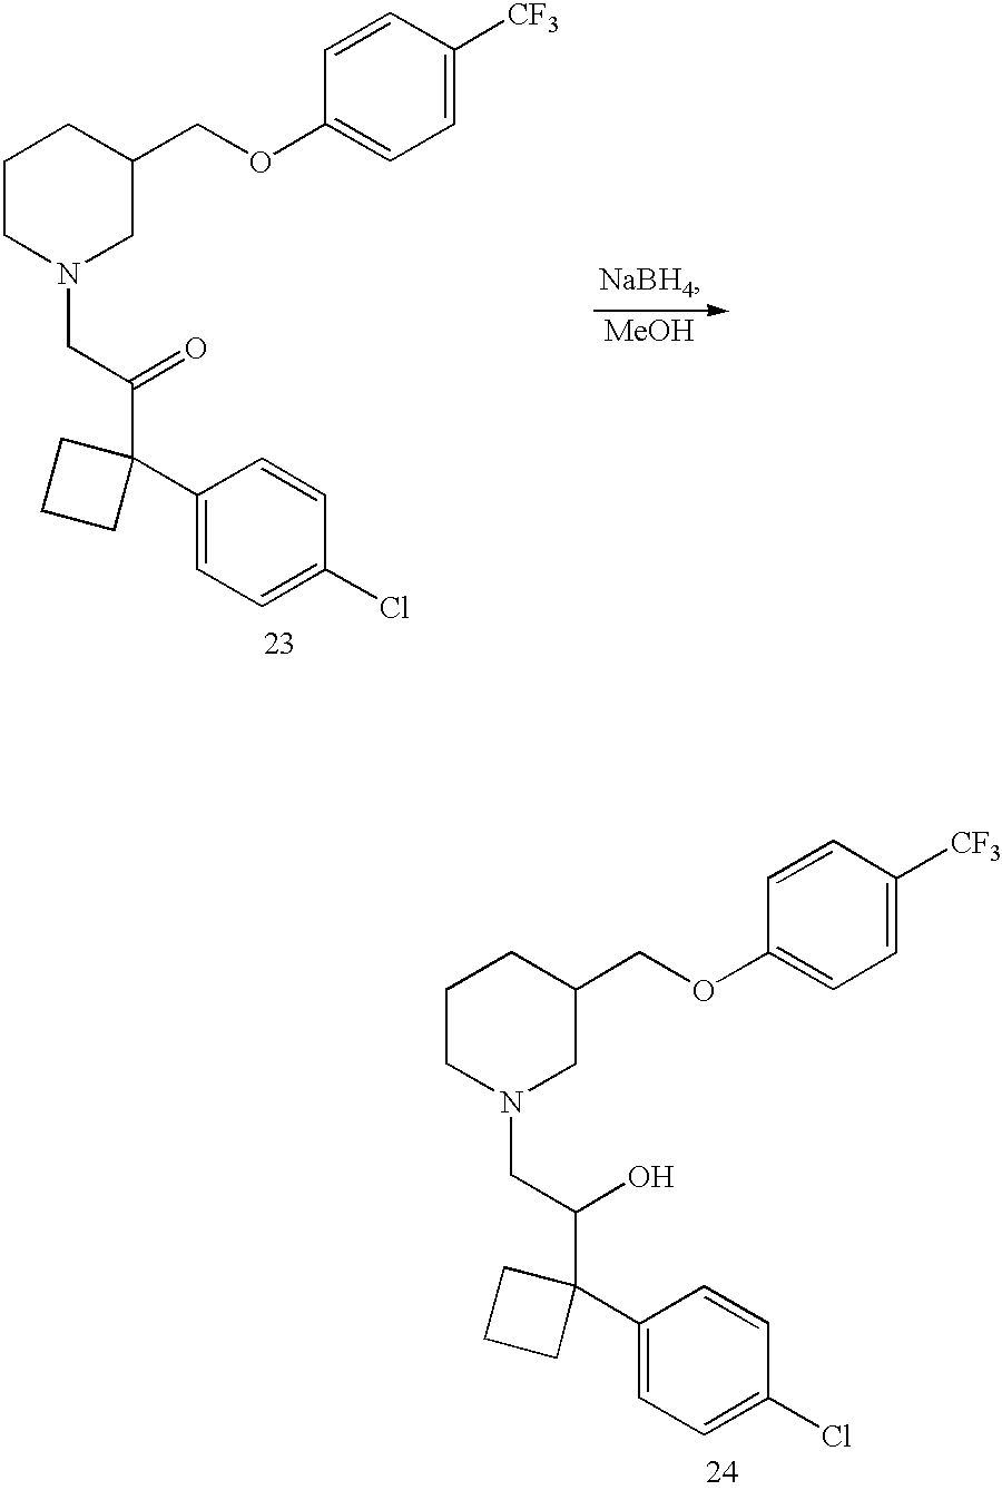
C1CN(CC(C2(C3=CC=C(Cl)C=C3)CCC2)=O)CC(COC2=CC=C([CF3])C=C2)C1.[MeOH].C1CN(CC(C2(C3=CC=C(Cl)C=C3)CCC2)O)CC(COC2=CC=C([CF3])C=C2)C1
